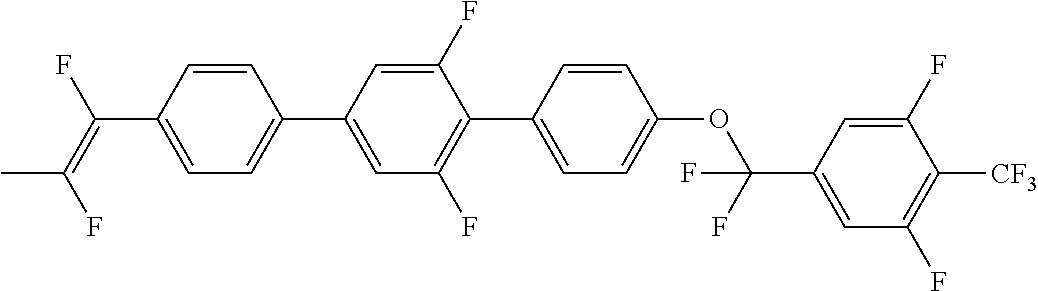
C1=CC(C2=CC(F)=C(C3=CC=C(OC(C4=CC(F)=C([CF3])C(F)=C4)(F)F)C=C3)C(F)=C2)=CC=C1C(F)=C(F)C
